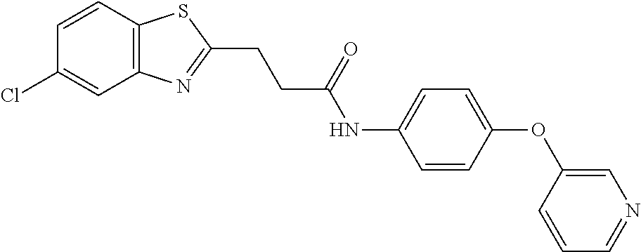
C12=C(C=CC(Cl)=C1)SC(CCC(NC1=CC=C(OC3=CN=CC=C3)C=C1)=O)=N2
